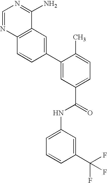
C1=NC2=C(C(N)=N1)C=C(C1=CC(C(=O)NC3=CC=CC(C(F)(F)F)=C3)=CC=C1C)C=C2
